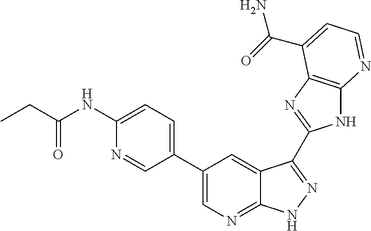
C1(C2=CN=C3C(=C2)C(C2=NC4=C(N2)N=CC=C4C(=O)N)=NN3)=CC=C(NC(CC)=O)N=C1
